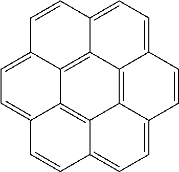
C1=C2C3=C4C5=C6C7=C3C(=C1)C=CC7=CC=C6C=CC5=CC=C4C=C2
